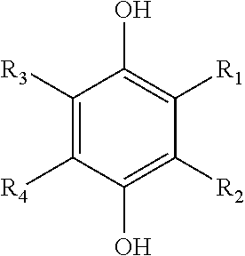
C1([R4])=C([R3])C(O)=C([R1])C([R2])=C1O
